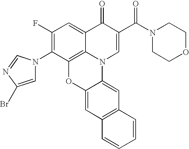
C1(F)=C(N2C=C(Br)N=C2)C2=C3C(=C1)C(=O)C(C(N1CCOCC1)=O)=CN3C1=CC3=C(C=C1O2)C=CC=C3
